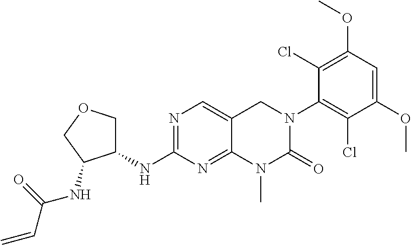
N(C1=NC=C2C(=N1)N(C)C(=O)N(C1=C(Cl)C(OC)=CC(OC)=C1Cl)C2)C1COCC1NC(C=C)=O
